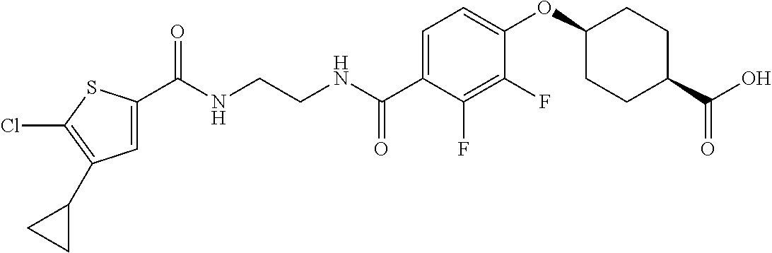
C(NCCNC(C1=CC=C(OC2CCC(C(O)=O)CC2)C(F)=C1F)=O)(=O)C1=CC(C2CC2)=C(Cl)S1
